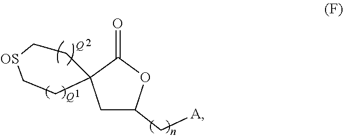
C1C(C[A])OC(=O)C12CC[OS]CC2
